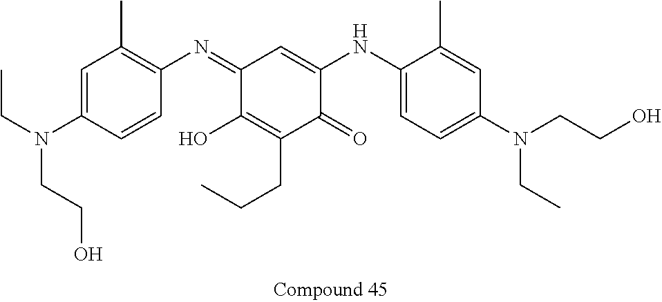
C1=C(N(CC)CCO)C=CC(N=C2C(O)=C(CCC)C(=O)C(NC3=CC=C(N(CCO)CC)C=C3C)=C2)=C1C
